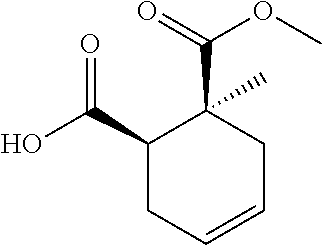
C1(C(O)=O)CC=CCC1(C(=O)OC)C
